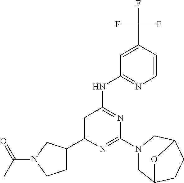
C1(C2CCN(C(C)=O)C2)=CC(NC2=NC=CC(C(F)(F)F)=C2)=NC(N2CC3CCC(C2)O3)=N1
